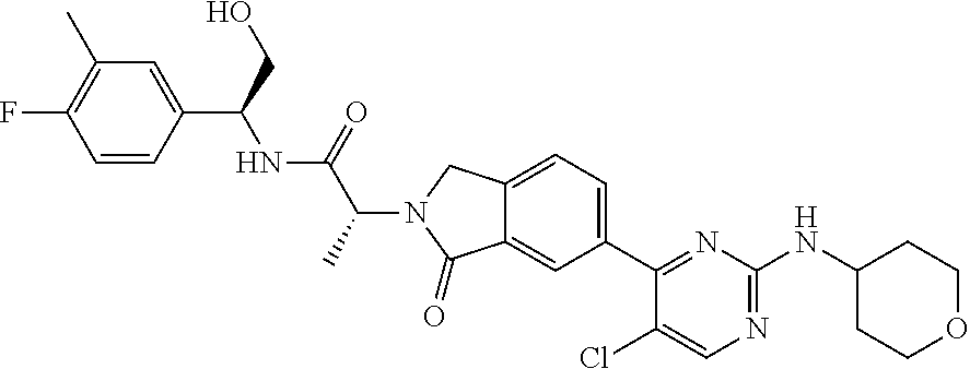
C1(Cl)=CN=C(NC2CCOCC2)N=C1C1=CC=C2C(=C1)C(=O)N(C(C(=O)NC(C1=CC(C)=C(F)C=C1)CO)C)C2
